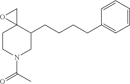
C1CN(C(C)=O)CC(CCCCC2=CC=CC=C2)C12CO2
